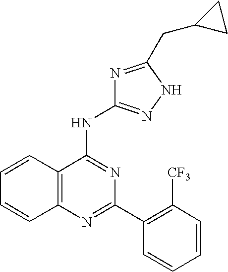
C12=C(N=C(C3=C([CF3])C=CC=C3)N=C1NC1=NNC(CC3CC3)=N1)C=CC=C2
